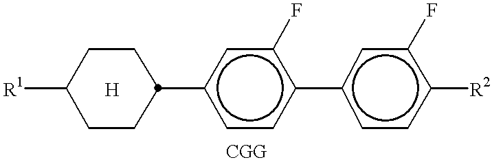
[R1]C1CCC(c2ccc(-c3ccc([R2])c(F)c3)c(F)c2)CC1.[H]
